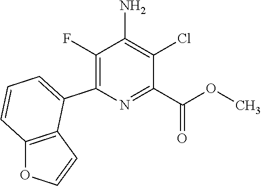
N1=C(C(=O)OC)C(Cl)=C(N)C(F)=C1C1=CC=CC2=C1C=CO2
